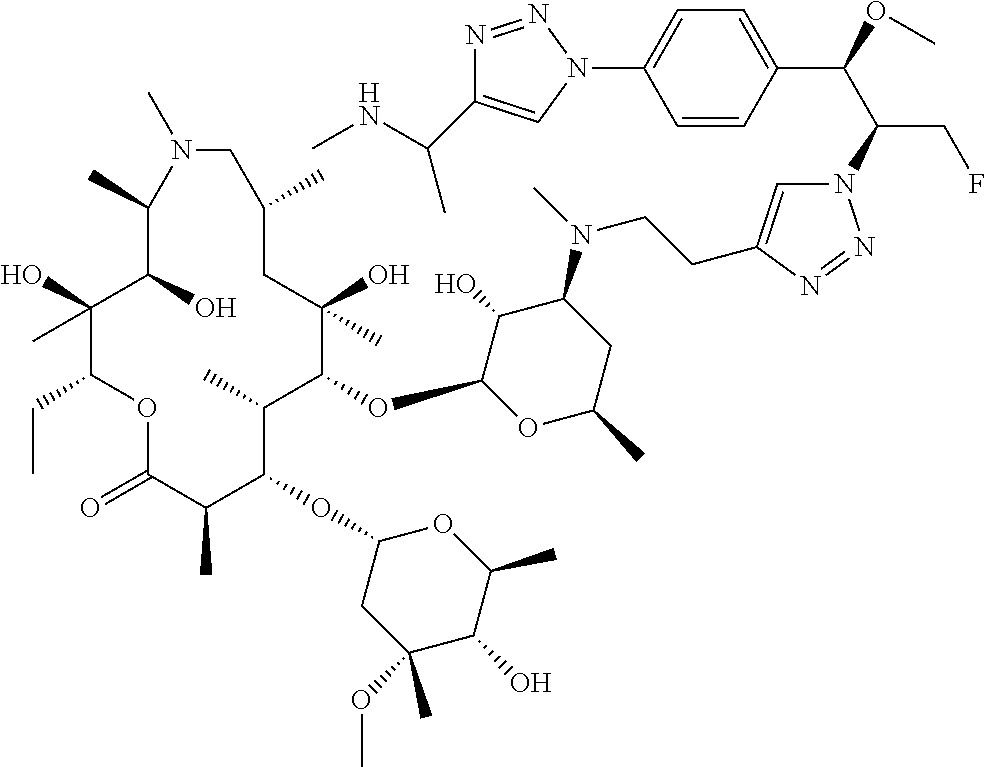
C1(O)(C)C(CC)OC(=O)C(C)C(OC2CC(OC)(C)C(O)C(C)O2)C(C)C(OC2OC(C)CC(N(C)CCC3=CN(C(C(OC)C4=CC=C(N5C=C(C(C)NC)N=N5)C=C4)CF)N=N3)C2O)C(O)(C)CC(C)CN(C)C(C)C1O
